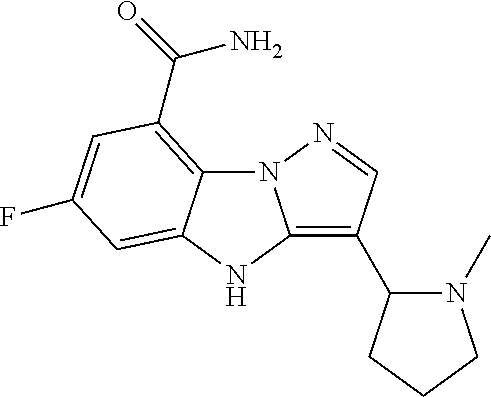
C12=C(C(=O)N)C=C(F)C=C1NC1=C(C3N(C)CCC3)C=NN21
